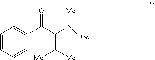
C1=CC=CC(C(=O)C(N([Me])[Boc])C([Me])[Me])=C1
